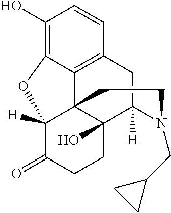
C1(O)=C2C3=C(C=C1)CC1([H])C4(O)C3(C([H])(C(=O)CC4)O2)CCN1CC1CC1
